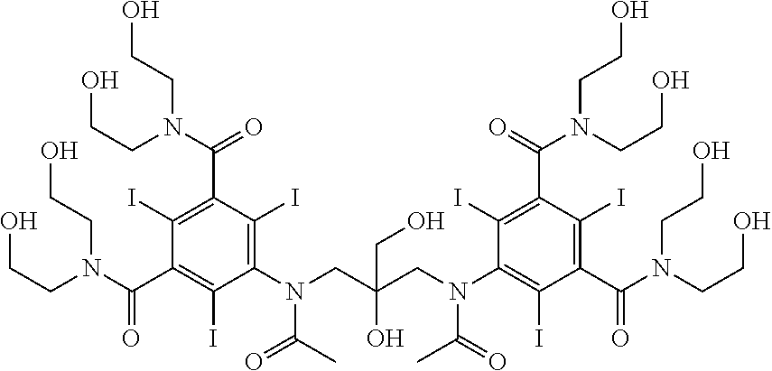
C1(I)=C(C(N(CCO)CCO)=O)C(I)=C(N(CC(CN(C2=C(I)C(C(=O)N(CCO)CCO)=C(I)C(C(N(CCO)CCO)=O)=C2I)C(=O)C)(O)CO)C(C)=O)C(I)=C1C(N(CCO)CCO)=O
